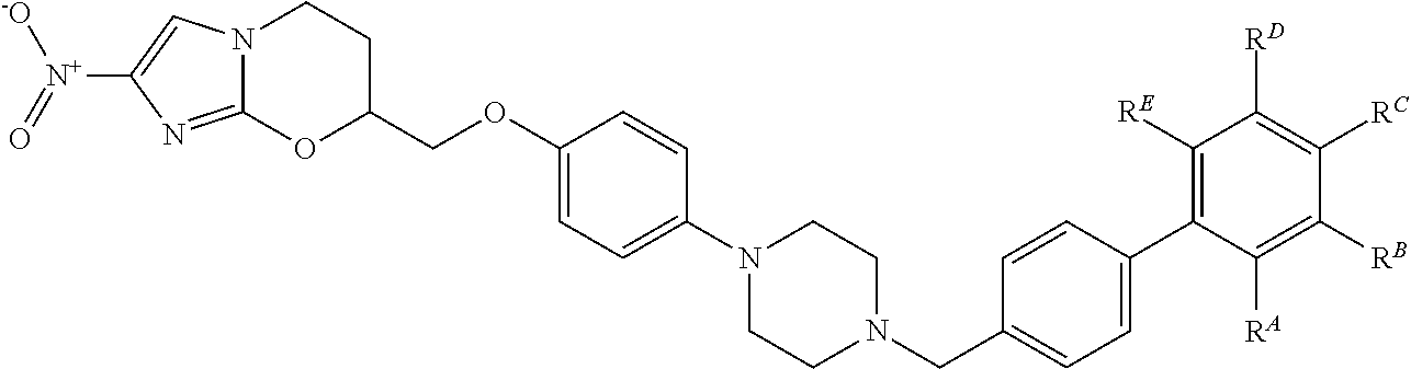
N12C(=NC([N+]([-O])=O)=C1)OC(COC1=CC=C(N3CCN(CC4=CC=C(C5=C([RE])C([RD])=C([RC])C([RB])=C5[RA])C=C4)CC3)C=C1)CC2
